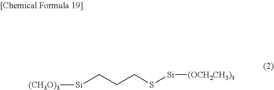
[Si](CCCS[Si][(OCH2CH3)3])[(CH3O)3]
